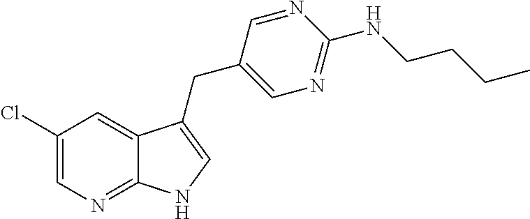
C1(Cl)=CN=C2C(=C1)C(CC1=CN=C(NCCCC)N=C1)=CN2
